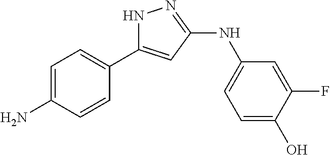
C1=C(N)C=CC(C2=CC(NC3=CC=C(O)C(F)=C3)=NN2)=C1
